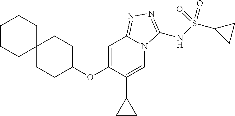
C1=C(OC2CCC3(CC2)CCCCC3)C(C2CC2)=CN2C1=NN=C2NS(C1CC1)(=O)=O
